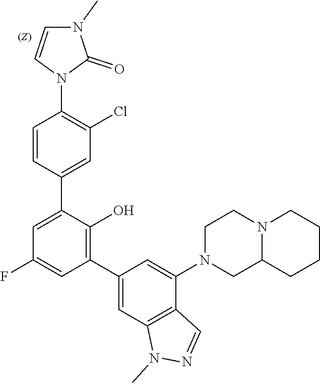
C1=CN(C2=C(Cl)C=C(C3=CC(F)=CC(C4=CC5=C(C(N6CC7N(CC6)CCCC7)=C4)C=NN5C)=C3O)C=C2)C(=O)N1C
